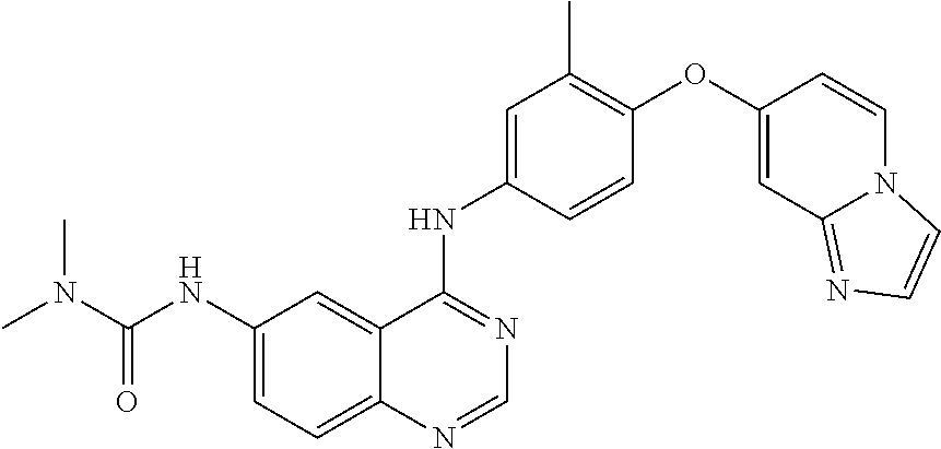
C1=NC2=CC=C(NC(N(C)C)=O)C=C2C(NC2=CC(C)=C(OC3=CC4=NC=CN4C=C3)C=C2)=N1
